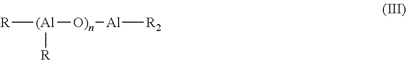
[R][(Al]([O)n][Al][R2])[R]
